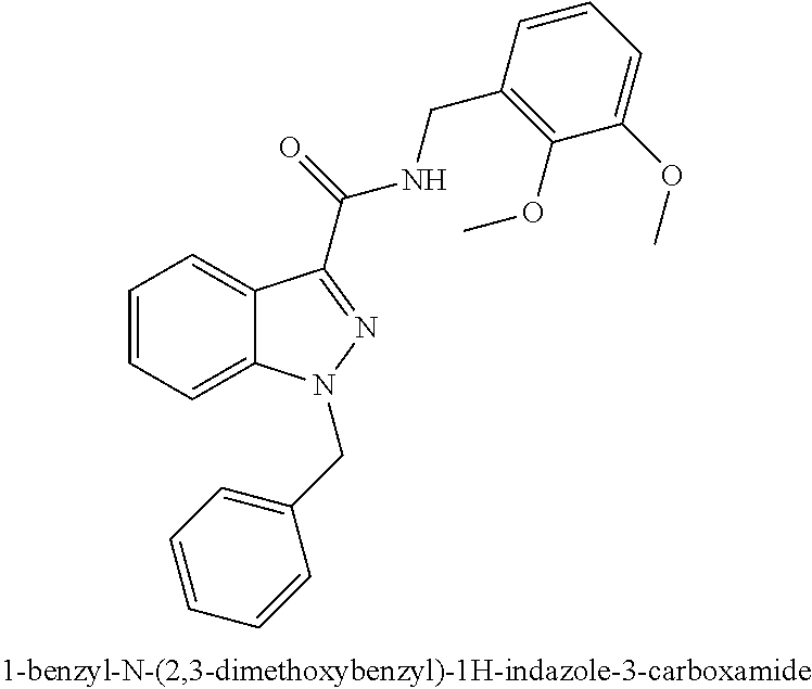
C1=CC=C2C(=C1)C(C(NCC1=C(OC)C(OC)=CC=C1)=O)=NN2CC1=CC=CC=C1
